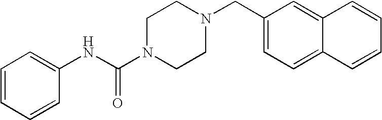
C1=CC=CC(NC(N2CCN(CC3=CC=C4C(=C3)C=CC=C4)CC2)=O)=C1
